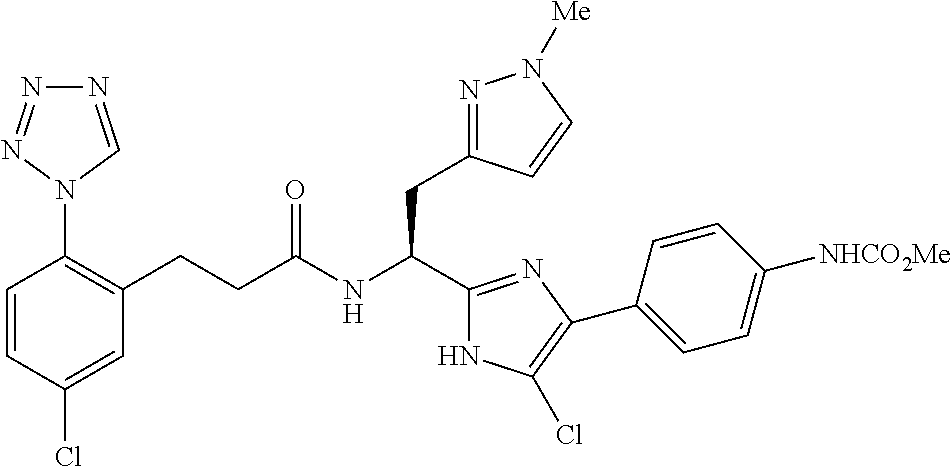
C1=CC(Cl)=CC(CCC(NC(C2=NC(C3=CC=C([NHCO2Me])C=C3)=C(Cl)N2)CC2=NN([Me])C=C2)=O)=C1N1C=NN=N1
